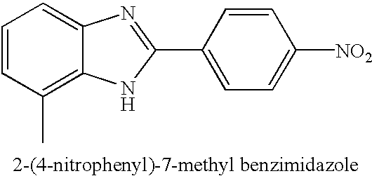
C1=CC(C)=C2C(=C1)N=C(C1=CC=C([NO2])C=C1)N2
